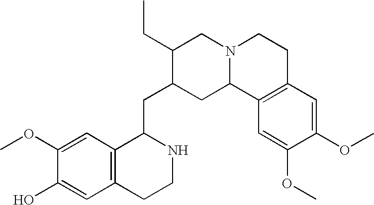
C12=C(C=C(OC)C(O)=C1)C(CC1CC3N(CC1CC)CCC1=C3C=C(OC)C(OC)=C1)NCC2
